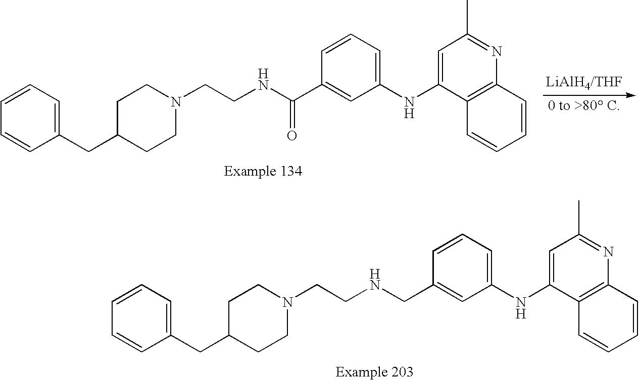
C1=CC=CC(CC2CCN(CCNC(C3=CC(NC4=CC(C)=NC5=C4C=CC=C5)=CC=C3)=O)CC2)=C1.C1=CC=CC(CC2CCN(CCNCC3=CC(NC4=CC(C)=NC5=C4C=CC=C5)=CC=C3)CC2)=C1
